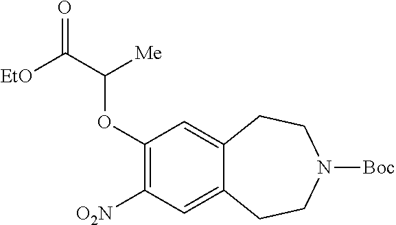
C1([O2N])=C(OC(C([EtO])=O)[Me])C=C2C(=C1)CCN([Boc])CC2
